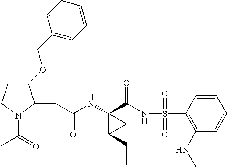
N(C1(C(NS(C2=C(NC)C=CC=C2)(=O)=O)=O)C(C=C)C1)C(CC1C(OCC2=CC=CC=C2)CCN1C(=O)C)=O
